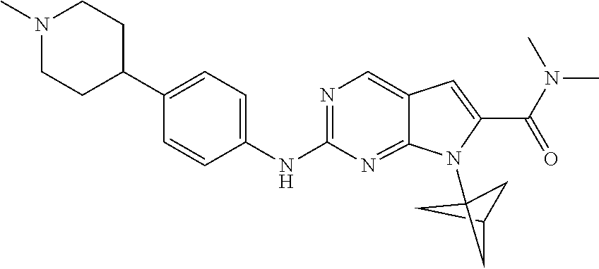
C1C2CC1(N1C3=NC(NC4=CC=C(C5CCN(C)CC5)C=C4)=NC=C3C=C1C(N(C)C)=O)C2
